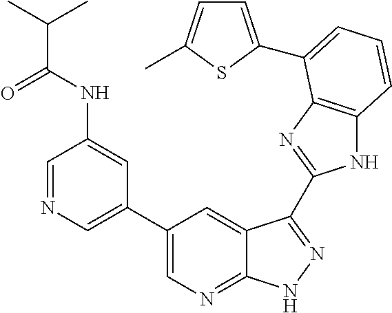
C1(C2=CN=CC(NC(C(C)C)=O)=C2)=CN=C2C(=C1)C(C1=NC3=C(N1)C=CC=C3C1=CC=C(C)S1)=NN2
